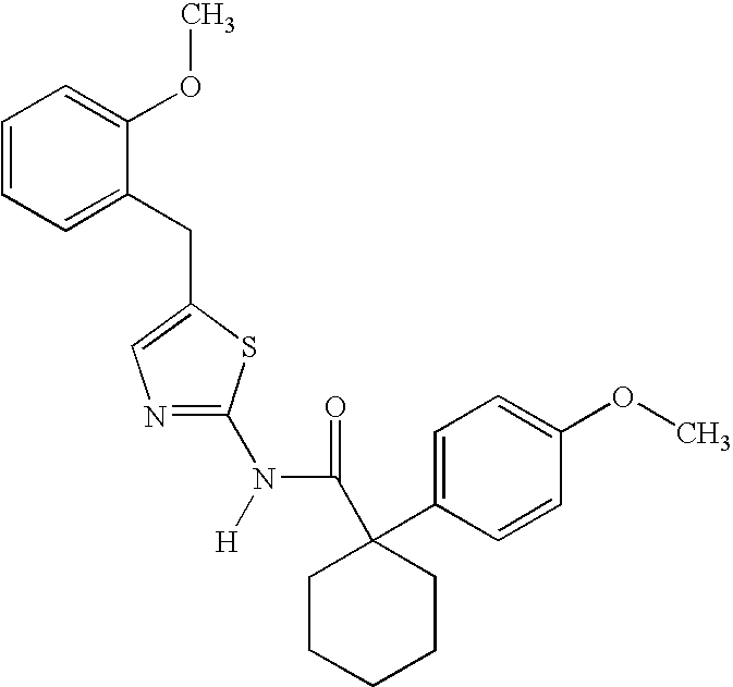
C1=CC=C(CC2=CN=C(N([H])C(C3(C4=CC=C(OC)C=C4)CCCCC3)=O)S2)C(OC)=C1
